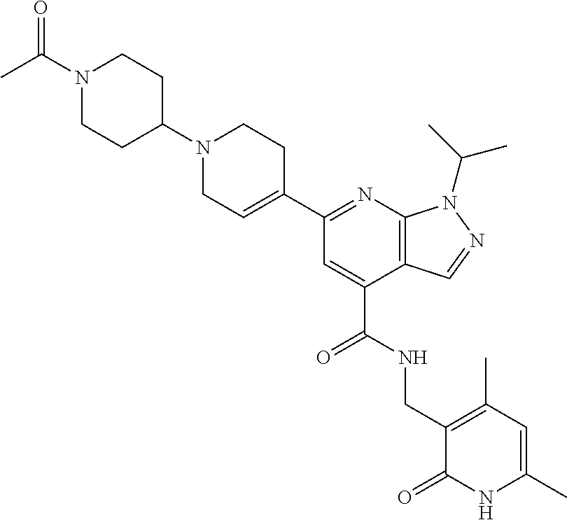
C1(C2=NC3=C(C(C(NCC4=C(C)C=C(C)NC4=O)=O)=C2)C=NN3C(C)C)=CCN(C2CCN(C(C)=O)CC2)CC1
